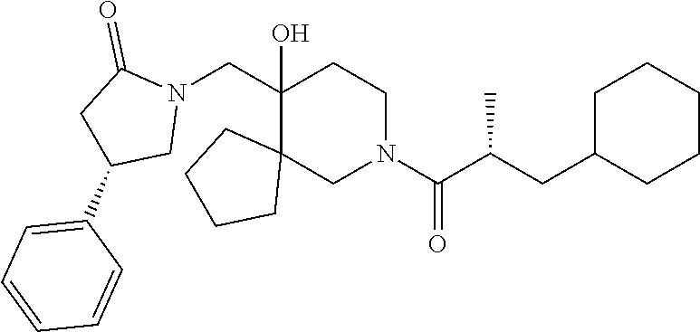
C1(CN2C(=O)CC(C3=CC=CC=C3)C2)(O)C2(CN(C(C(CC3CCCCC3)C)=O)CC1)CCCC2
